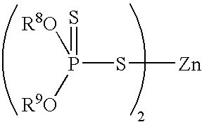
P(S[Zn])([R8O])([R9O])=S
